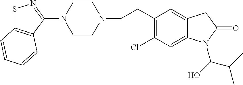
C1CN(CCC2=C(Cl)C=C3C(=C2)CC(=O)N3C(O)C(C)C)CCN1C1=NSC2=C1C=CC=C2
